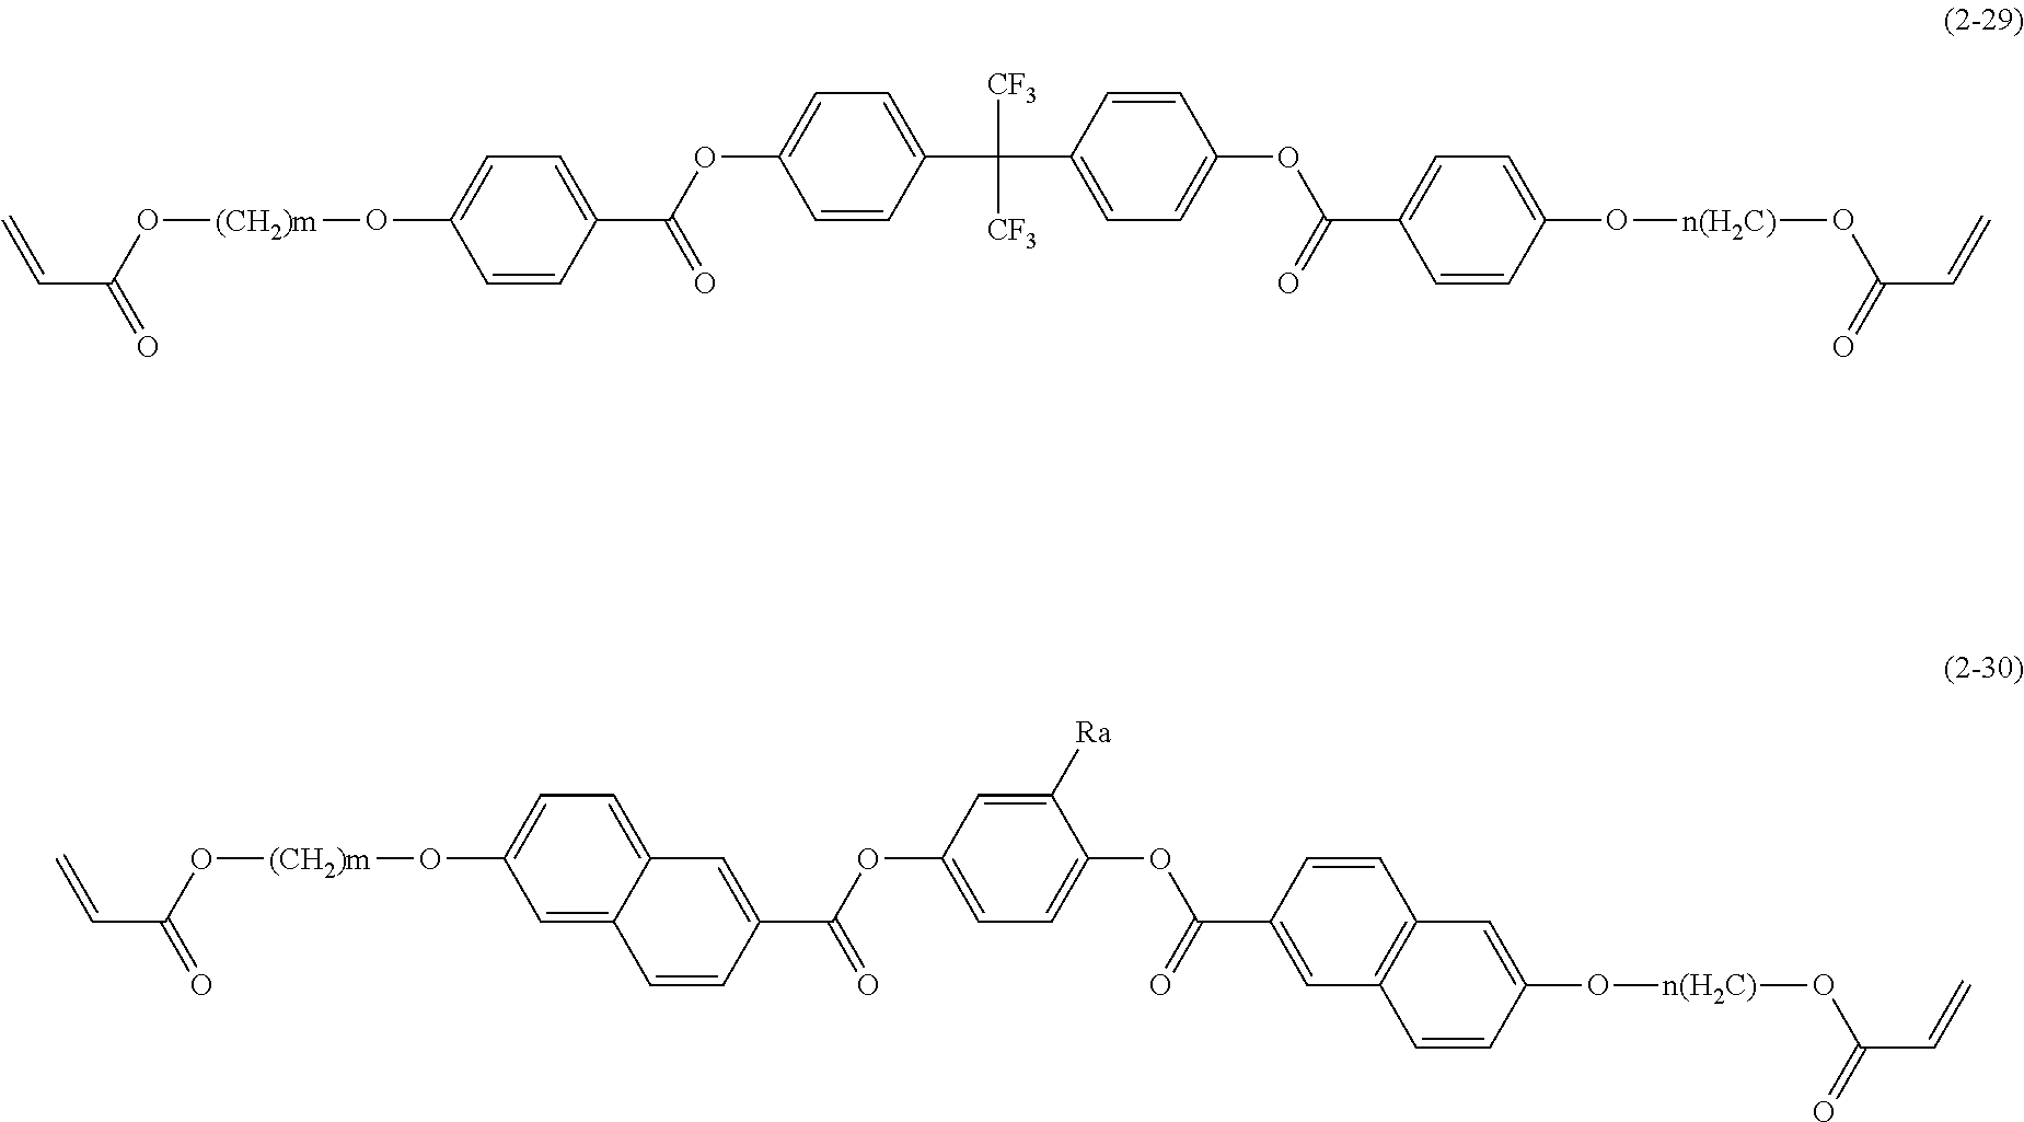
C=CC(=O)O[(CH2)m]OC1=CC=C(C(OC2=CC=C(C([CF3])([CF3])C3=CC=C(OC(=O)C4=CC=C(O[n(H2C)]OC(C=C)=O)C=C4)C=C3)C=C2)=O)C=C1.C=CC(=O)O[(CH2)m]OC1=CC=C2C(=C1)C=CC(C(=O)OC1=CC=C(OC(=O)C3=CC4=C(C=C(O[n(H2C)]OC(C=C)=O)C=C4)C=C3)C([Ra])=C1)=C2
